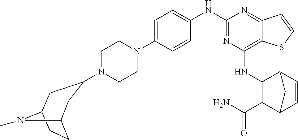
C1=C(N2CCN(C3CC4CCC(N4C)C3)CC2)C=CC(NC2=NC(NC3C(C(N)=O)C4C=CC3C4)=C3C(=N2)C=CS3)=C1
